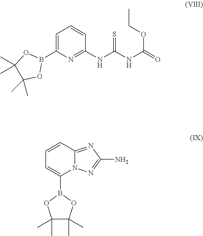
C1=C(B2OC(C)(C)C(C)(C)O2)N=C(NC(NC(=O)OCC)=S)C=C1.C1=CC2=NC(N)=NN2C(B2OC(C)(C)C(C)(C)O2)=C1
